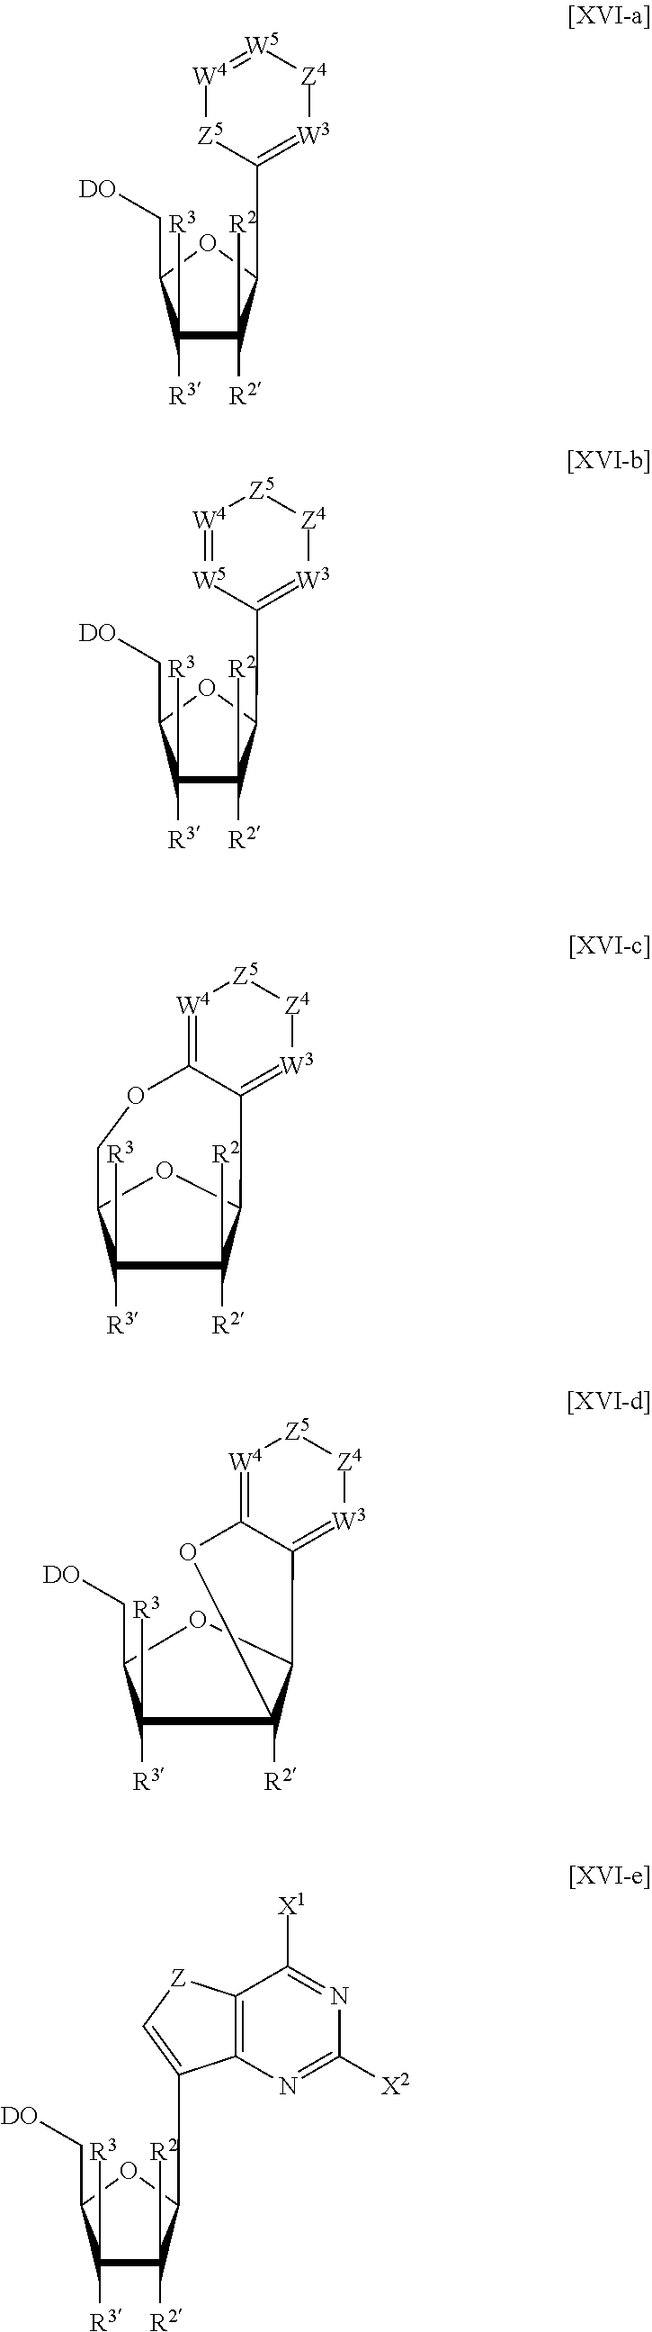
[W4]1=[W5][Z4][W3]=C(C2C([R2])([R2])C([R3])([R3])C(C[DO])O2)[Z5]1.[W4]1=[W5]C(C2C([R2])([R2])C([R3])([R3])C(C[DO])O2)=[W3][Z4][Z5]1.[W4]1=C2C(=[W3][Z4][Z5]1)C1C([R2])([R2])C([R3])([R3])C(O1)CO2.[W4]1=C2C(=[W3][Z4][Z5]1)C1C([R2])(C([R3])([R3])C(C[DO])O1)O2.C1([R3])([R3])C([R2])([R2])C(C2=C[Z]C3=C2N=C([X2])N=C3[X1])OC1C[DO]
